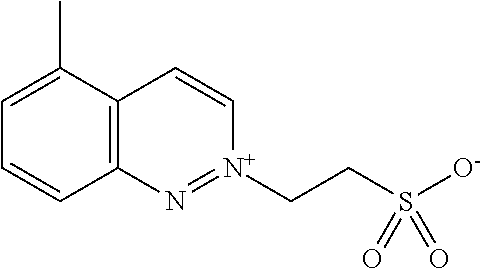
C12=C(C(C)=CC=C1)C=C[N+](CCS([O-])(=O)=O)=N2
